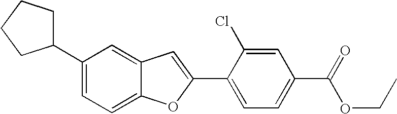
C1(C2=CC3=CC(C4CCCC4)=CC=C3O2)=CC=C(C(=O)OCC)C=C1Cl
